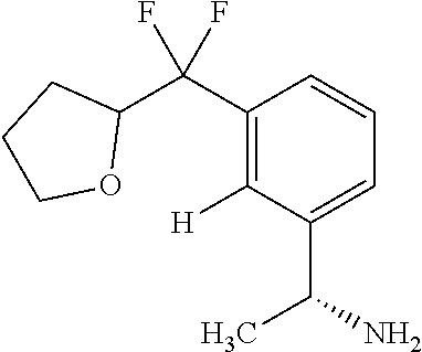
C1(C(C2CCCO2)(F)F)=C([H])C(C(N)C)=CC=C1
